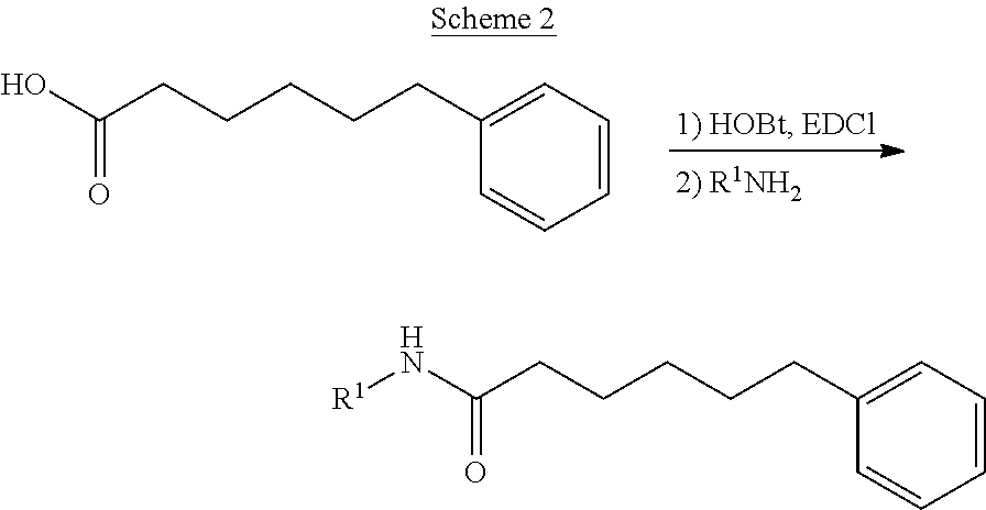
C1=CC=C(CCCCCC(O)=O)C=C1.C1=CC=C(CCCCCC(N[R1])=O)C=C1
